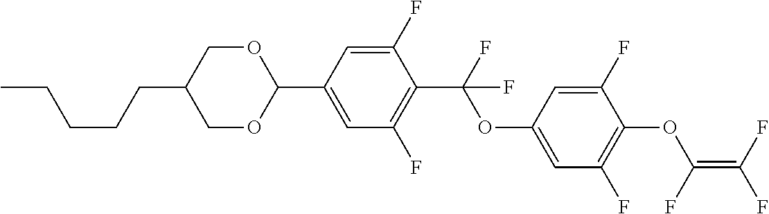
C1(C2=CC(F)=C(C(F)(OC3=CC(F)=C(OC(=C(F)F)F)C(F)=C3)F)C(F)=C2)OCC(CCCCC)CO1
